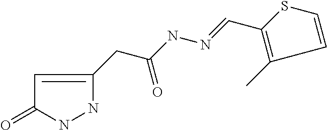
C1=C(CC(=O)NN=CC2=C(C)C=CS2)NNC1=O
